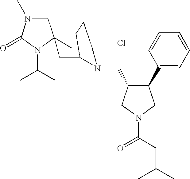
Cl.C1N(C)C(=O)N(C(C)C)C12CC1N(CC3C(C4=CC=CC=C4)CN(C(CC(C)C)=O)C3)C(C2)CC1
